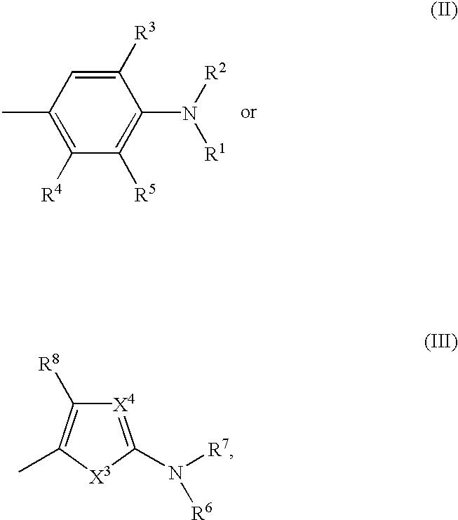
[X4]1=C(N([R6])[R7])[X3]C(C)=C1[R8].C1([R4])=C(C)C=C([R3])C(N([R1])[R2])=C1[R5]
